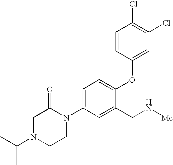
C1=C(N2C(=O)CN(C(C)C)CC2)C=C(CN[Me])C(OC2=CC(Cl)=C(Cl)C=C2)=C1
